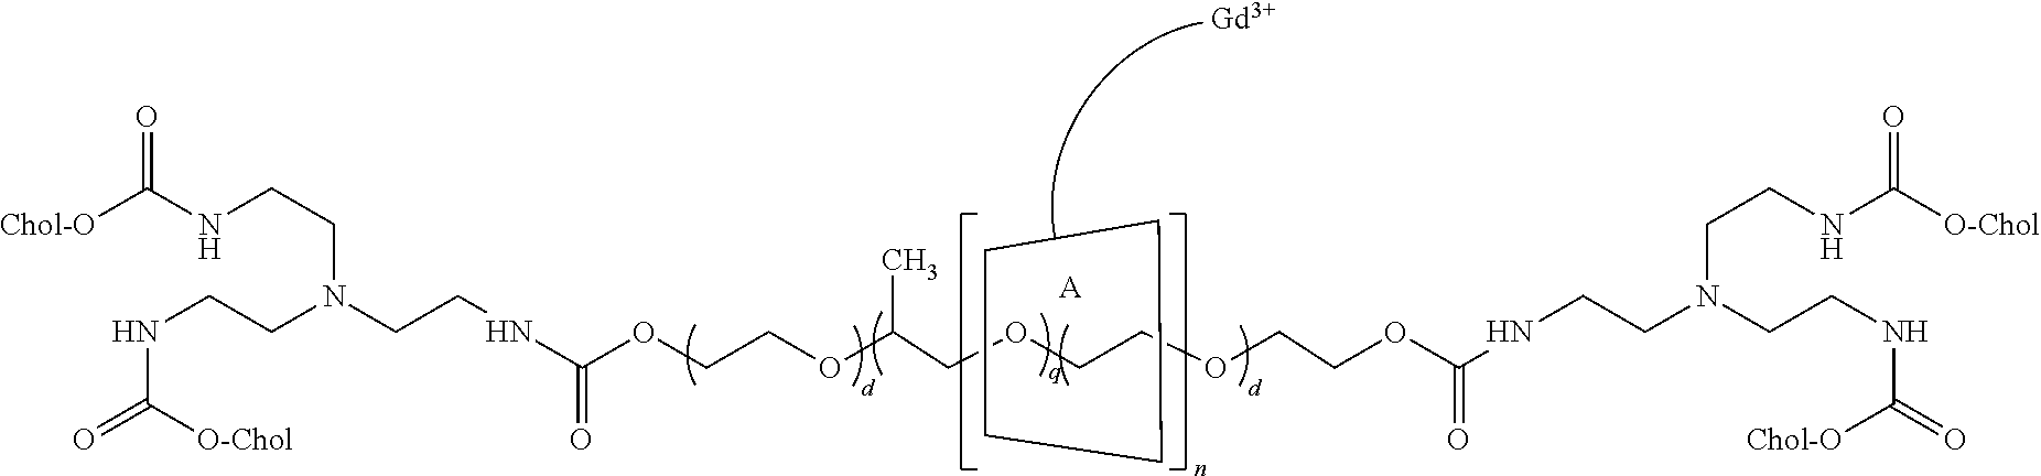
C(NC([Chol-O])=O)CN(CCNC(=O)[O-Chol])CCNC(OCCOC(COCCOCCOC(NCCN(CCNC([O-Chol])=O)CCNC(=O)[Chol-O])=O)C)=O.[A].[Gd].C1CCC1
